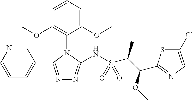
C1=CN=CC(C2=NN=C(NS(C(C(OC)C3=NC=C(Cl)S3)C)(=O)=O)N2C2=C(OC)C=CC=C2OC)=C1
